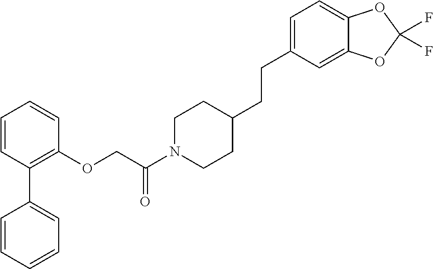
C1=CC=CC=C1C1=C(OCC(N2CCC(CCC3=CC=C4C(=C3)OC(F)(F)O4)CC2)=O)C=CC=C1
